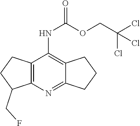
C1C(CF)C2=C(C1)C(NC(=O)OCC(Cl)(Cl)Cl)=C1CCCC1=N2
